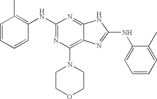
N1=C2C(=C(N3CCOCC3)N=C1NC1=C(C)C=CC=C1)N=C(NC1=CC=CC=C1C)N2
